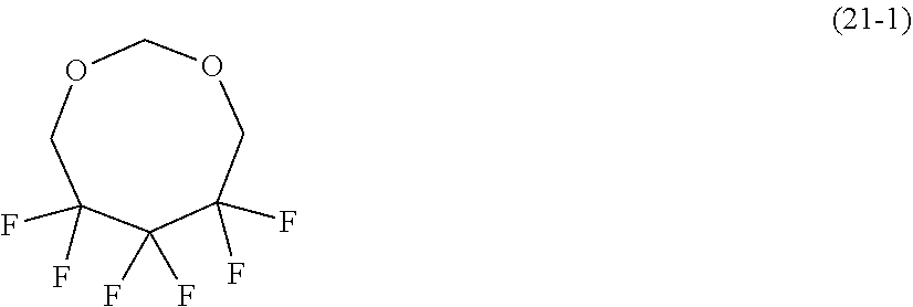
O1COCC(F)(F)C(F)(F)C(F)(F)C1
